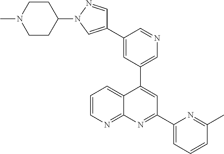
C1=C(C2=CN(C3CCN(C)CC3)N=C2)C=NC=C1C1=CC(C2=CC=CC(C)=N2)=NC2=NC=CC=C12
